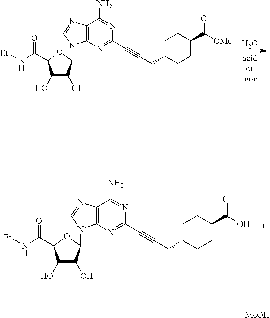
C1(O)C(O)C(N2C3=C(N=C2)C(N)=NC(C#CCC2CCC(C(O)=O)CC2)=N3)OC1C(N[Et])=O.O.C1(O)C(O)C(N2C3=C(N=C2)C(N)=NC(C#CCC2CCC(C([OMe])=O)CC2)=N3)OC1C(N[Et])=O.[MeOH]
